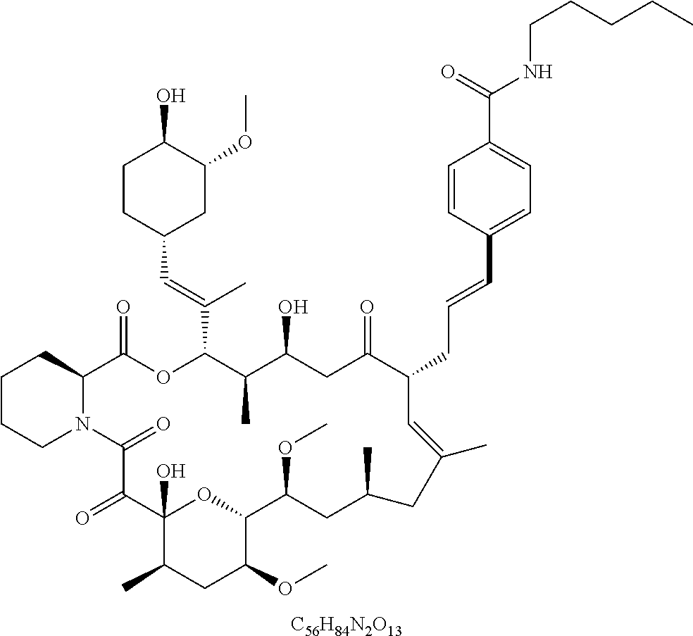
[C56H84N2O13].C1CCN2C(C1)C(=O)OC(C(=CC1CC(OC)C(O)CC1)C)C(C)C(O)CC(=O)C(CC=CC1=CC=C(C(NCCCCC)=O)C=C1)C=C(C)CC(C)CC(OC)C1OC(O)(C(=O)C2=O)C(C)CC1OC
